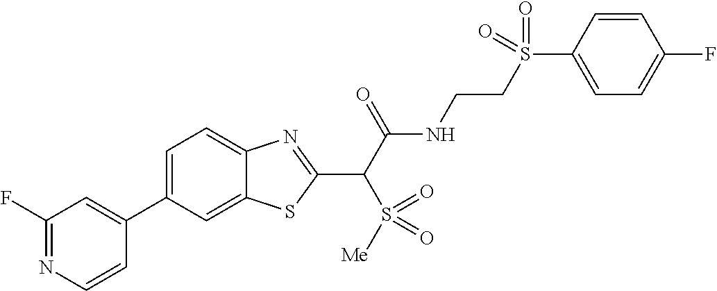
C1(F)=NC=CC(C2=CC=C3C(=C2)SC(C(C(NCCS(C2=CC=C(F)C=C2)(=O)=O)=O)S([Me])(=O)=O)=N3)=C1
